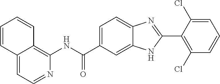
N(C(C1=CC=C2C(=C1)NC(C1=C(Cl)C=CC=C1Cl)=N2)=O)C1=C2C(=CC=N1)C=CC=C2
